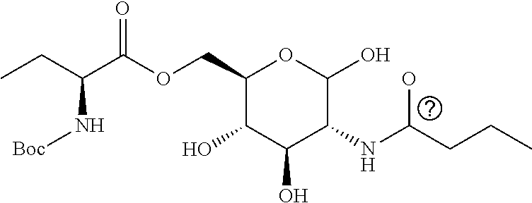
CCC(C(OCC1C(O)C(O)C(NC(CCC)O)C(O)O1)=O)N[Boc]
